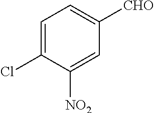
C1=C(Cl)C([NO2])=CC([CHO])=C1
